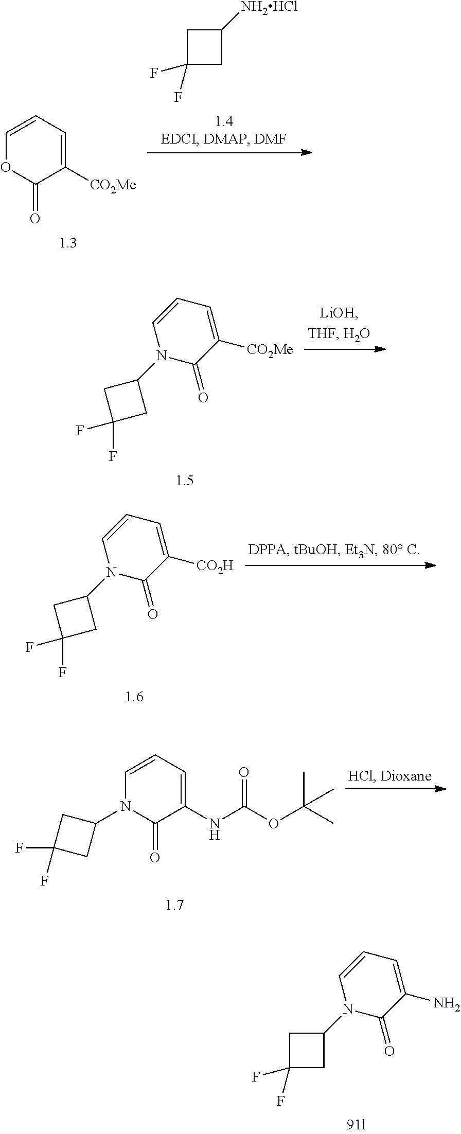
C1([NH2HCl])CC(F)(F)C1.C1([CO2Me])=CC=COC1=O.N1(C2CC(F)(F)C2)C(=O)C([CO2Me])=CC=C1.N1(C2CC(F)(F)C2)C(=O)C([CO2H])=CC=C1.C1=CC=C(NC(=O)OC(C)(C)C)C(=O)N1C1CC(F)(F)C1.C1=C(N)C(=O)N(C2CC(F)(F)C2)C=C1
